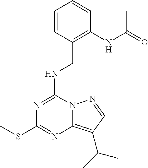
N(C1=NC(SC)=NC2=C(C(C)C)C=NN12)CC1=C(NC(=O)C)C=CC=C1
